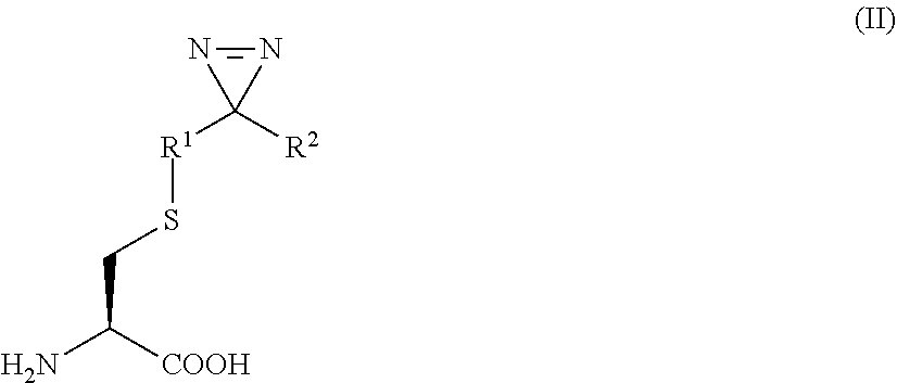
[R1](C1([R2])N=N1)SCC(N)[COOH]
